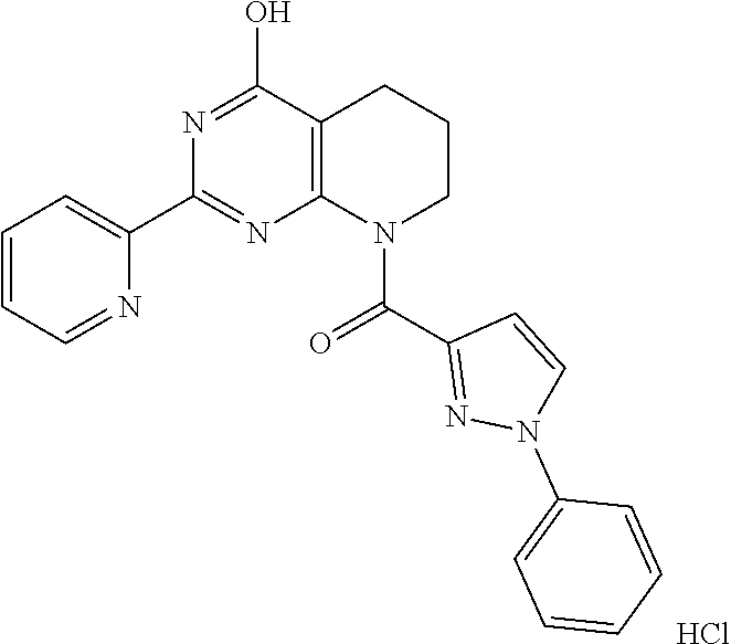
C1=CC=NC(C2=NC3=C(C(O)=N2)CCCN3C(C2=NN(C3=CC=CC=C3)C=C2)=O)=C1.Cl
